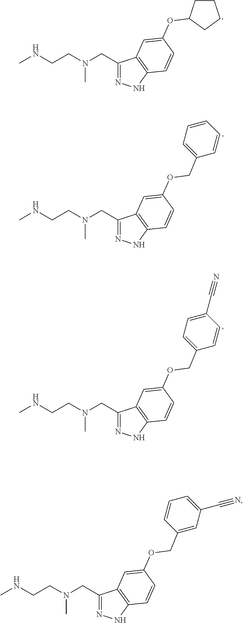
C1(CN(CCNC)C)=NNC2=C1C=C(OC1CCCC1)C=C2.C1(CN(CCNC)C)=NNC2=C1C=C(OCC1=CC=CC=C1)C=C2.C1(CN(CCNC)C)=NNC2=C1C=C(OCC1=CC=C(C#N)C=C1)C=C2.C1(CN(CCNC)C)=NNC2=C1C=C(OCC1=CC(C#N)=CC=C1)C=C2
